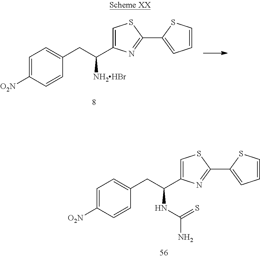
C1=C([O2N])C=CC(CC(C2=CSC(C3=CC=CS3)=N2)[NH2HBr])=C1.C1=C([O2N])C=CC(CC(C2=CSC(C3=CC=CS3)=N2)NC(N)=S)=C1
